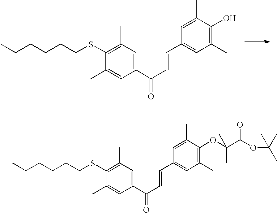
CCCCCCSC1=C(C)C=C(C(C=CC2=CC(C)=C(O)C(C)=C2)=O)C=C1C.CCCCCCSC1=C(C)C=C(C(C=CC2=CC(C)=C(OC(C(OC(C)(C)C)=O)(C)C)C(C)=C2)=O)C=C1C
